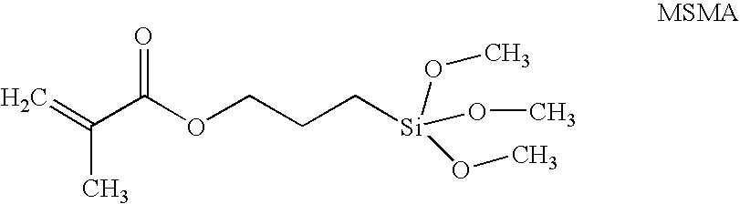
C=C(C(OCCC[Si](OC)(OC)OC)=O)C
